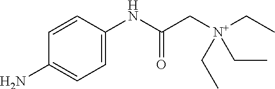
C1=C(NC(C[N+](CC)(CC)CC)=O)C=CC(N)=C1
